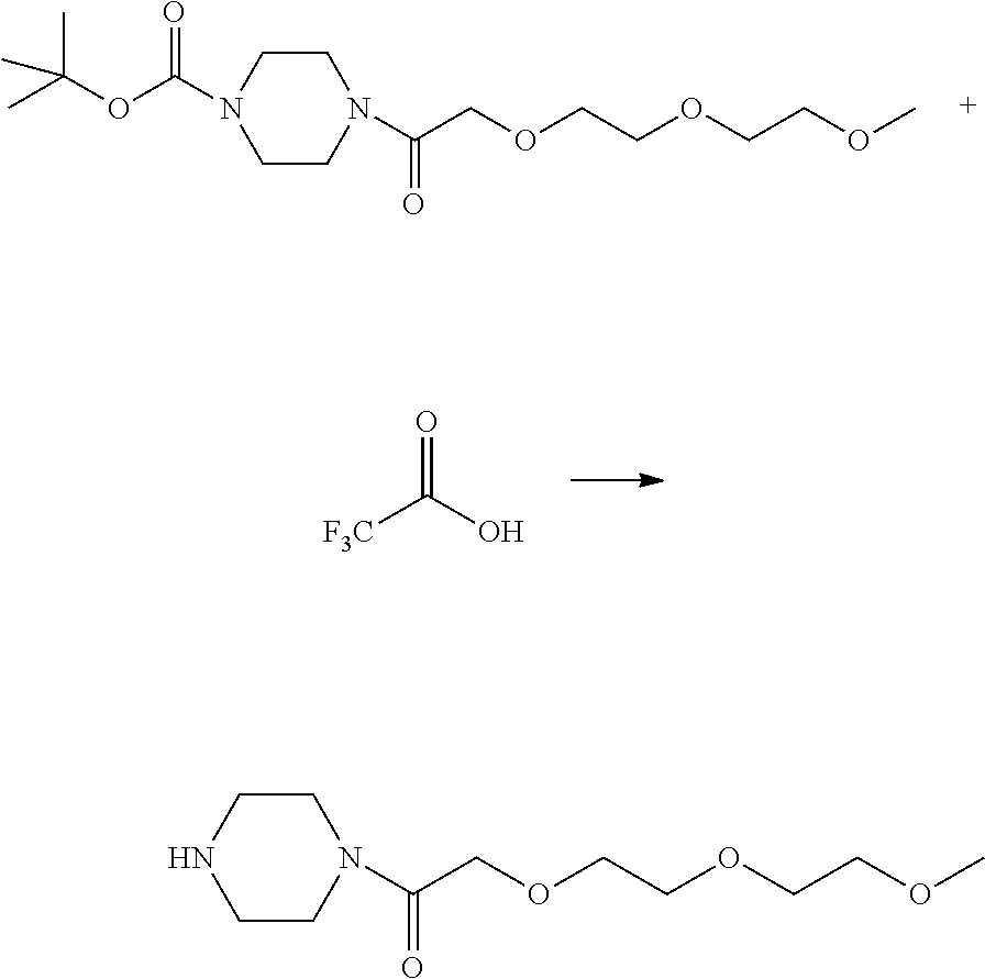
C1CN(C(COCCOCCOC)=O)CCN1C(OC(C)(C)C)=O.O=C(O)[F3C].C1CN(C(COCCOCCOC)=O)CCN1
